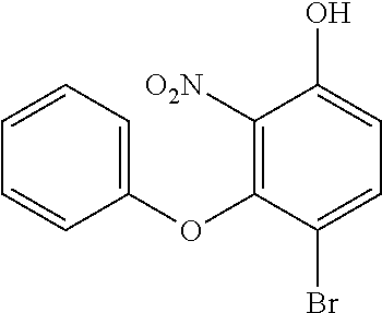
C1([O2N])=C(OC2=CC=CC=C2)C(Br)=CC=C1O
